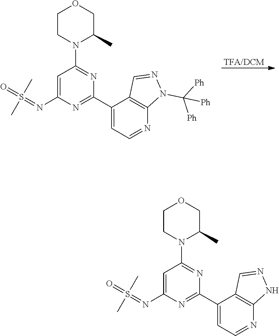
O=S(C)(C)=NC1=CC(N2CCOCC2C)=NC(C2=CC=NC3=C2C=NN3C([Ph])([Ph])[Ph])=N1.[TFA/DCM].O=S(C)(C)=NC1=CC(N2CCOCC2C)=NC(C2=CC=NC3=C2C=NN3)=N1
